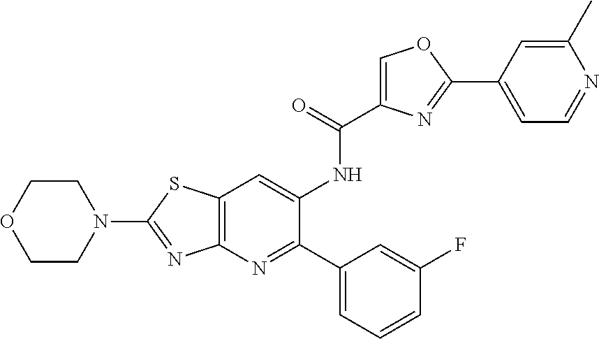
N1(C2=NC3=C(S2)C=C(NC(=O)C2=COC(C4=CC=NC(C)=C4)=N2)C(C2=CC=CC(F)=C2)=N3)CCOCC1
